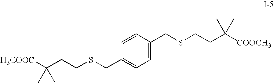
C1=CC(CSCCC([COOCH3])(C)C)=CC=C1CSCCC([H3COOC])(C)C
